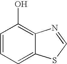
C1=CC=C2C(=C1O)N=CS2
